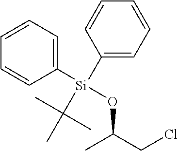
C1=CC=C([Si](OC(C)CCl)(C2=CC=CC=C2)C(C)(C)C)C=C1
